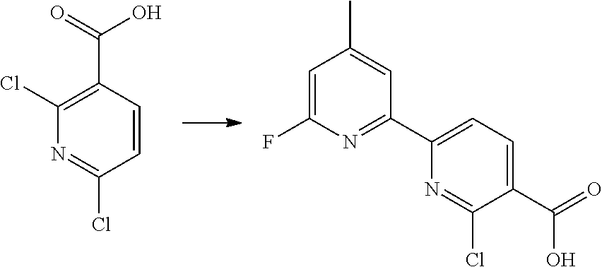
C1=CC(Cl)=NC(Cl)=C1C(=O)O.C1(C)=CC(C2=CC=C(C(O)=O)C(Cl)=N2)=NC(F)=C1
